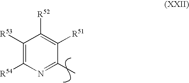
C1([R53])=C([R54])N=C(C)C([R51])=C1[R52]
